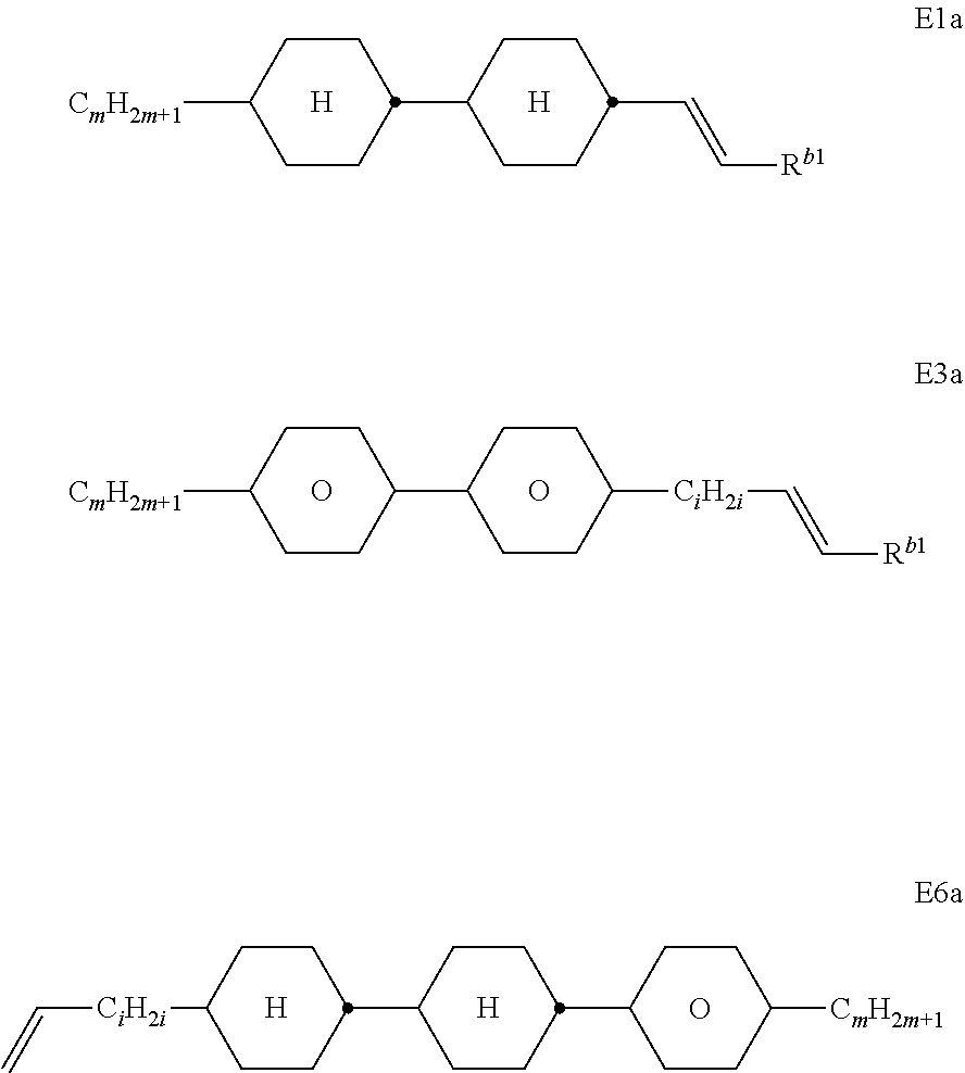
[H].[H].C1CC([CmH2m+1])CCC1C1CCC(C=C[Rb1])CC1.O.O.C1CC([CmH2m+1])CCC1C1CCC([CiH2i]C=C[Rb1])CC1.[CiH2i](C=C)C1CCC(C2CCC(C3CCC([CmH2m+1])CC3)CC2)CC1.[H].[H].O
